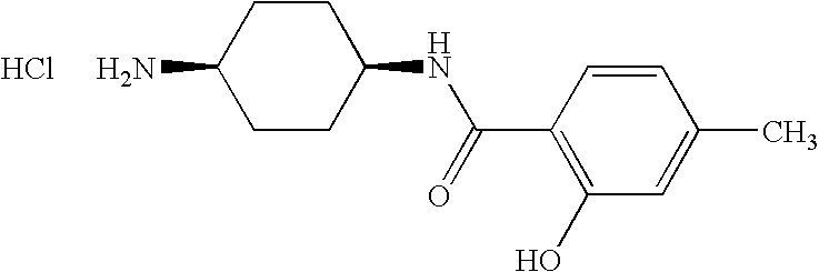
C1CC(N)CCC1NC(=O)C1=C(O)C=C(C)C=C1.Cl
